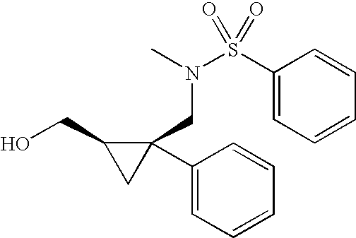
OCC1CC1(CN(S(=O)(C1=CC=CC=C1)=O)C)C1=CC=CC=C1
